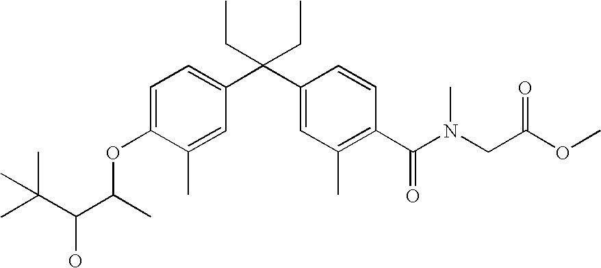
C1=C(OC(C(O)C(C)(C)C)C)C(C)=CC(C(C2=CC(C)=C(C(N(CC(OC)=O)C)=O)C=C2)(CC)CC)=C1
